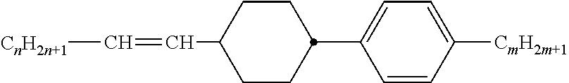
C1(C2CCC(C=C[CnH2n+1])CC2)=CC=C([CmH2m+1])C=C1
